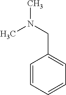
C1=CC=CC=C1CN(C)C
